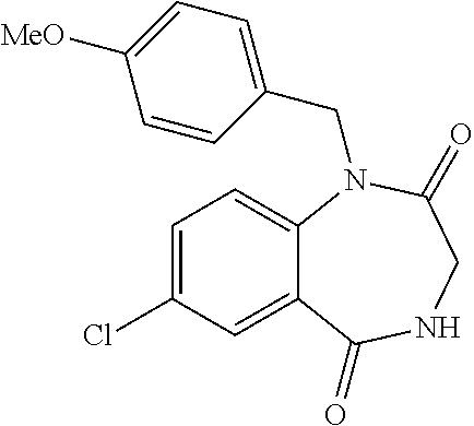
C1=C(Cl)C=C2C(=C1)N(CC1=CC=C([MeO])C=C1)C(=O)CNC2=O
